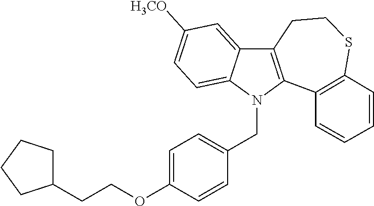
C12=CC([H3CO])=CC=C1N(CC1=CC=C(OCCC3CCCC3)C=C1)C1=C2CCSC2=C1C=CC=C2
